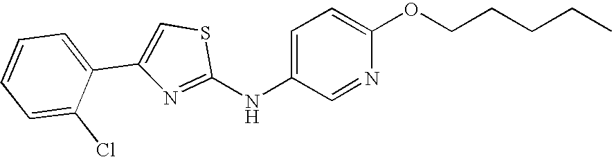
C1=CC=C(C2=CSC(NC3=CC=C(OCCCCC)N=C3)=N2)C(Cl)=C1
